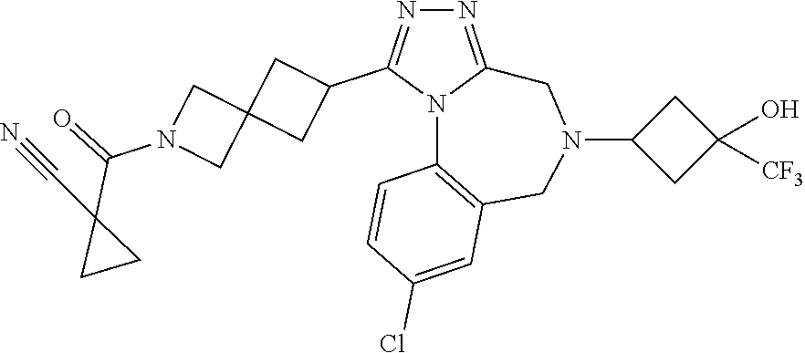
N1=C2N(C(C3CC4(C3)CN(C(=O)C3(C#N)CC3)C4)=N1)C1=C(CN(C3CC(O)([CF3])C3)C2)C=C(Cl)C=C1
